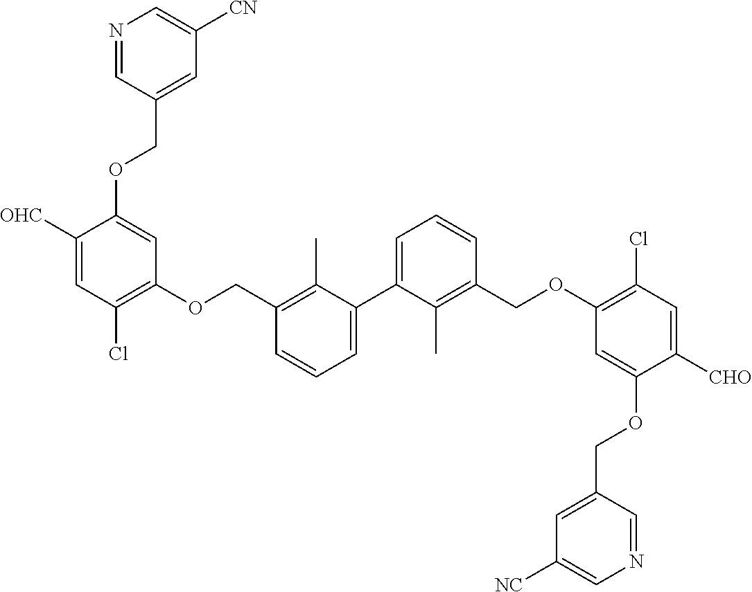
C1=C(C2=CC=CC(COC3=C(Cl)C=C([OHC])C(OCC4=CC([CN])=CN=C4)=C3)=C2C)C(C)=C(COC2=C(Cl)C=C([CHO])C(OCC3=CC([NC])=CN=C3)=C2)C=C1
